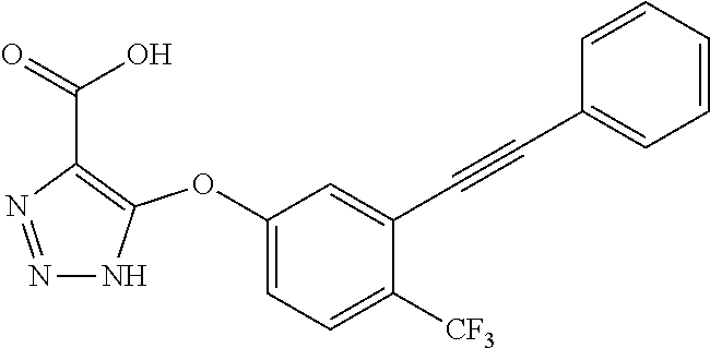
C1(OC2=C(C(=O)O)N=NN2)=CC=C([CF3])C(C#CC2=CC=CC=C2)=C1
